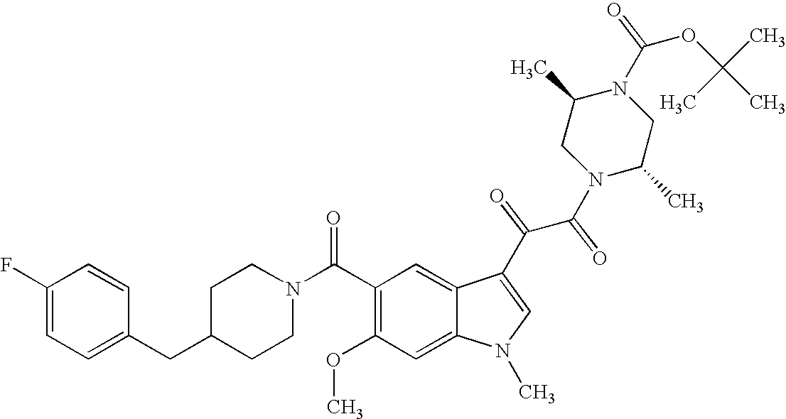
C1(F)=CC=C(CC2CCN(C(C3=C(OC)C=C4C(=C3)C(C(C(N3C(C)CN(C(OC(C)(C)C)=O)C(C)C3)=O)=O)=CN4C)=O)CC2)C=C1
